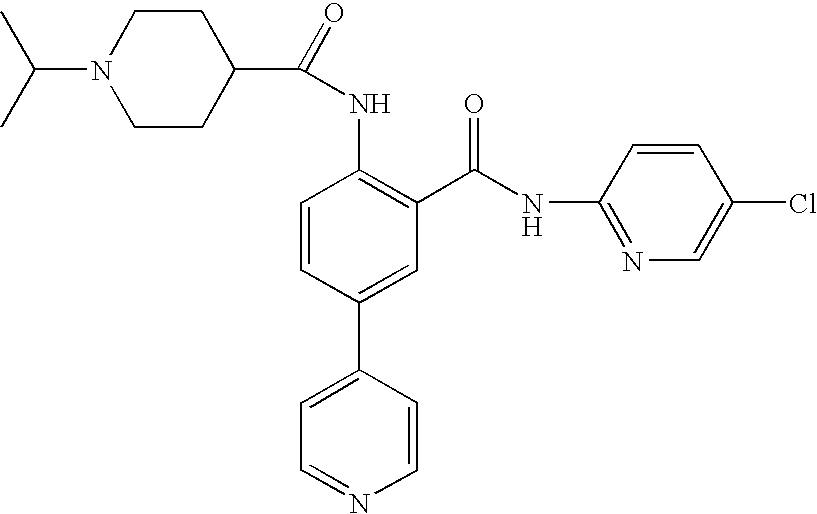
CC(C)N1CCC(C(=O)NC2=C(C(NC3=NC=C(Cl)C=C3)=O)C=C(C3=CC=NC=C3)C=C2)CC1
